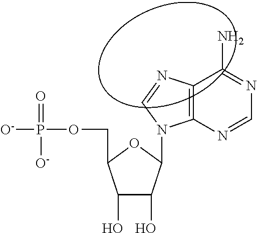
C1(O)C(O)C(N2C3=C(N=C2)C(N)=NC=N3)OC1COP([O-])(=O)[O-]
